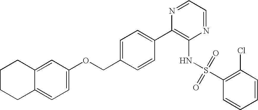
C12=CC(OCC3=CC=C(C4=C(NS(C5=C(Cl)C=CC=C5)(=O)=O)N=CC=N4)C=C3)=CC=C1CCCC2
